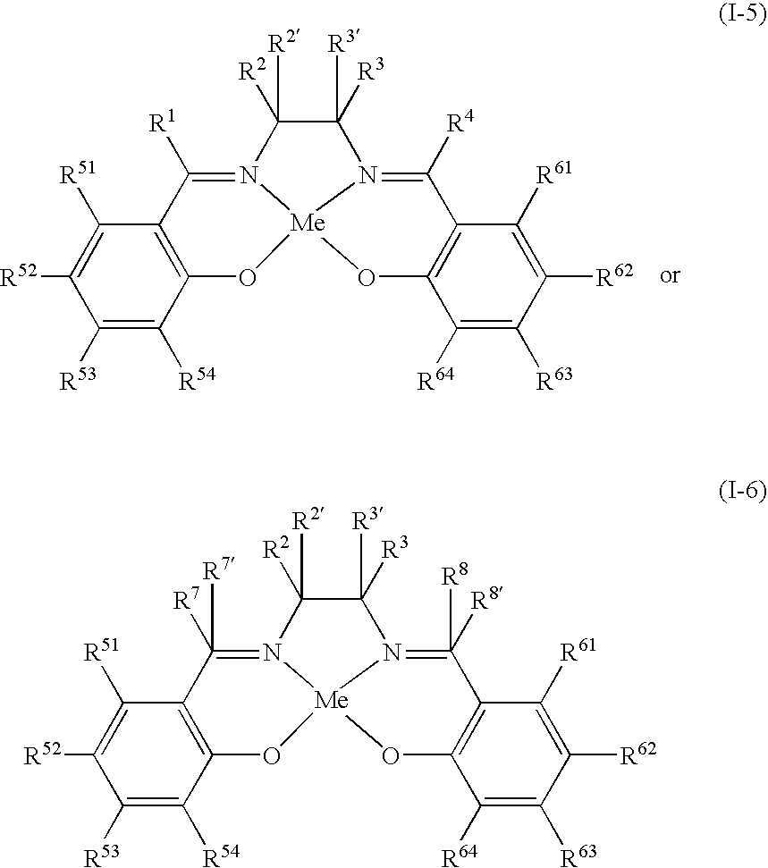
C12=C(O[Me]34N(=C1[R1])C([R2])([R2])C([R3])([R3])N3=C([R4])C1=C(O4)C([R64])=C([R63])C([R62])=C1[R61])C([R54])=C([R53])C([R52])=C2[R51].C12=C(O[Me]34N(=C1([R7])[R7])C([R2])([R2])C([R3])([R3])N3=C([R8])([R8])C1=C(O4)C([R64])=C([R63])C([R62])=C1[R61])C([R54])=C([R53])C([R52])=C2[R51]
